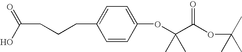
C(CCC1=CC=C(OC(C(OC(C)(C)C)=O)(C)C)C=C1)C(=O)O
